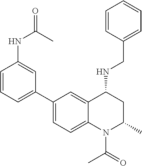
C(C1=CC=CC=C1)NC1CC(C)N(C(C)=O)C2=CC=C(C3=CC=CC(NC(=O)C)=C3)C=C12
